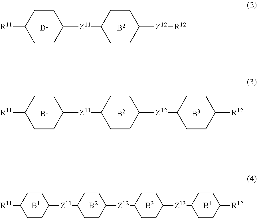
[R11]C1CCC([Z11]C2CCC([Z12][R12])CC2)CC1.[R11]C1CCC([Z11]C2CCC([Z12]C3CCC([Z13]C4CCC([R12])CC4)CC3)CC2)CC1.[R11]C1CCC([Z11]C2CCC([Z12]C3CCC([R12])CC3)CC2)CC1
